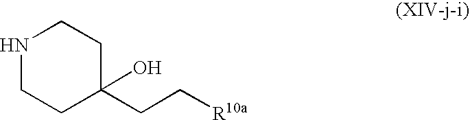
N1CCC(O)(CC[R10a])CC1
